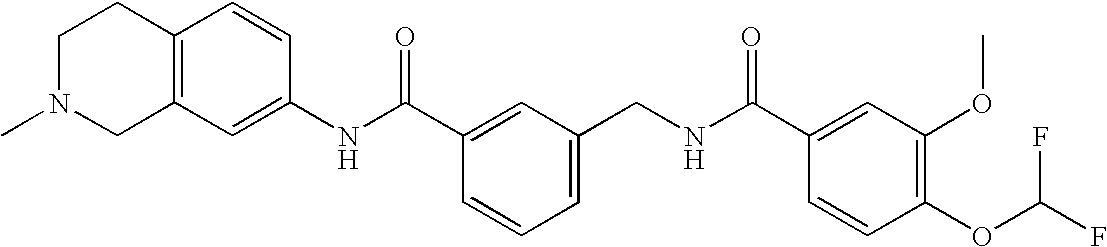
C1(NC(C2=CC(CNC(C3=CC(OC)=C(OC(F)F)C=C3)=O)=CC=C2)=O)=CC2=C(C=C1)CCN(C)C2
